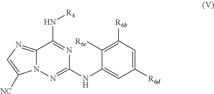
N12C(=NC=C1[NC])C(N[R4])=NC(NC1=CC([R6d])=CC([R6b])=C1[R6c])=N2
